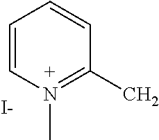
C1=CN(C)=C(C)C=C1.[I-]
